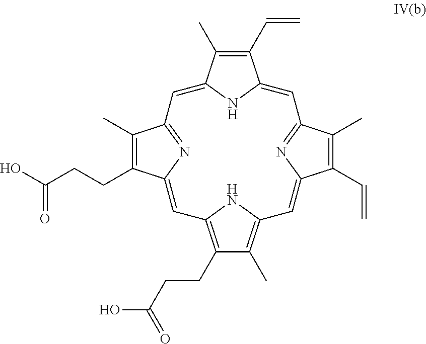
C1(C=C)=C(C)C2=CC3=NC(=CC4=C(CCC(O)=O)C(C)=C(N4)C=C4C(C=C)=C(C)C(=N4)C=C1N2)C(CCC(O)=O)=C3C
